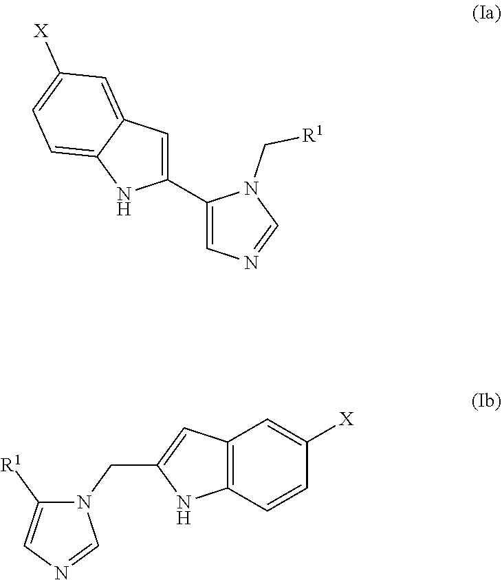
C1(C2=CC3=CC([X])=CC=C3N2)=CN=CN1C[R1].N1(CC2=CC3=C(N2)C=CC([X])=C3)C([R1])=CN=C1
